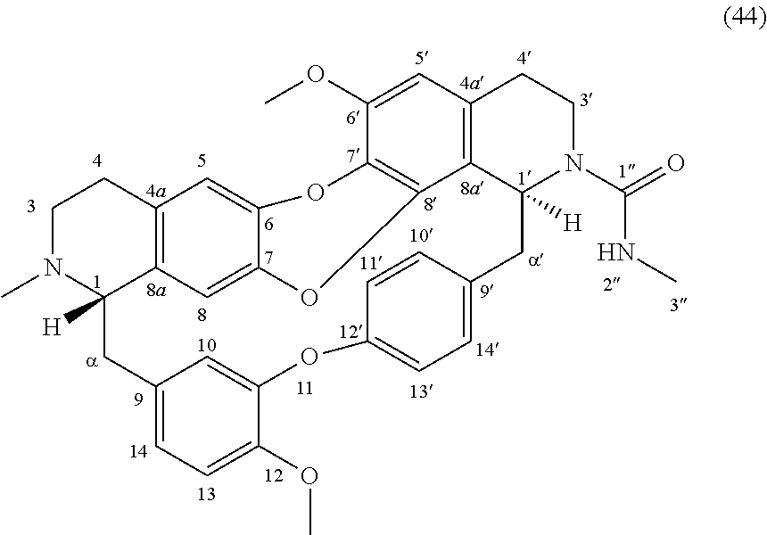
C12=C3C=C4C(=C1)OC1=C(C5=C(C=C1OC)CCN(C(NC)=O)C5([H])CC1=CC=C(OC5=CC(=CC=C5OC)CC3([H])N(C)CC2)C=C1)O4
